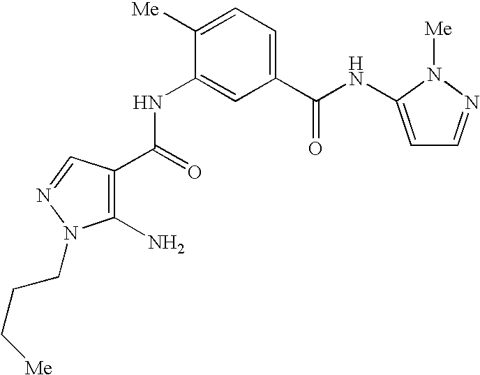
C1(NC(C2=C(N)N(CCC[Me])N=C2)=O)=CC(C(NC2=CC=NN2[Me])=O)=CC=C1[Me]
